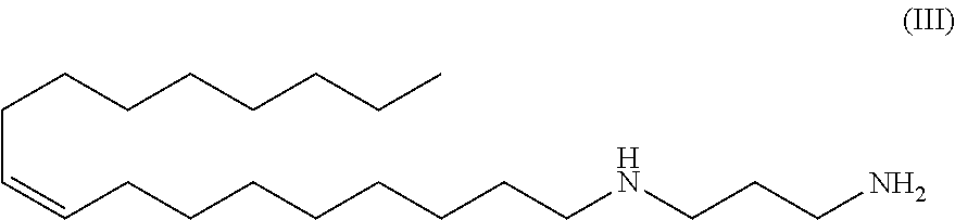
C(C=CCCCCCCCCNCCCN)CCCCCCC
